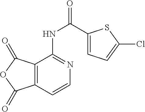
C12=C(C=CN=C1NC(C1=CC=C(Cl)S1)=O)C(=O)OC2=O
